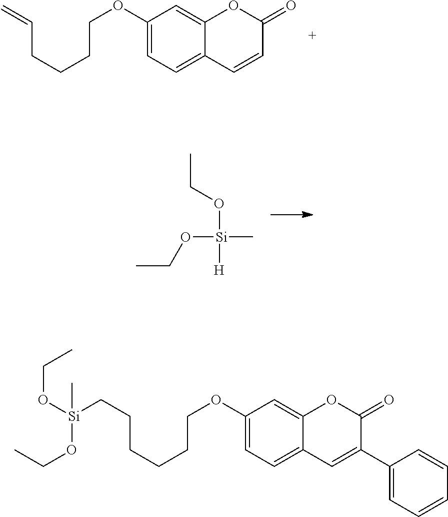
C1(OCCCCC=C)=CC=C2C(=C1)OC(=O)C=C2.CCO[Si](C)(OCC)[H].C1(OCCCCCC[Si](OCC)(C)OCC)=CC=C2C(=C1)OC(=O)C(C1=CC=CC=C1)=C2
